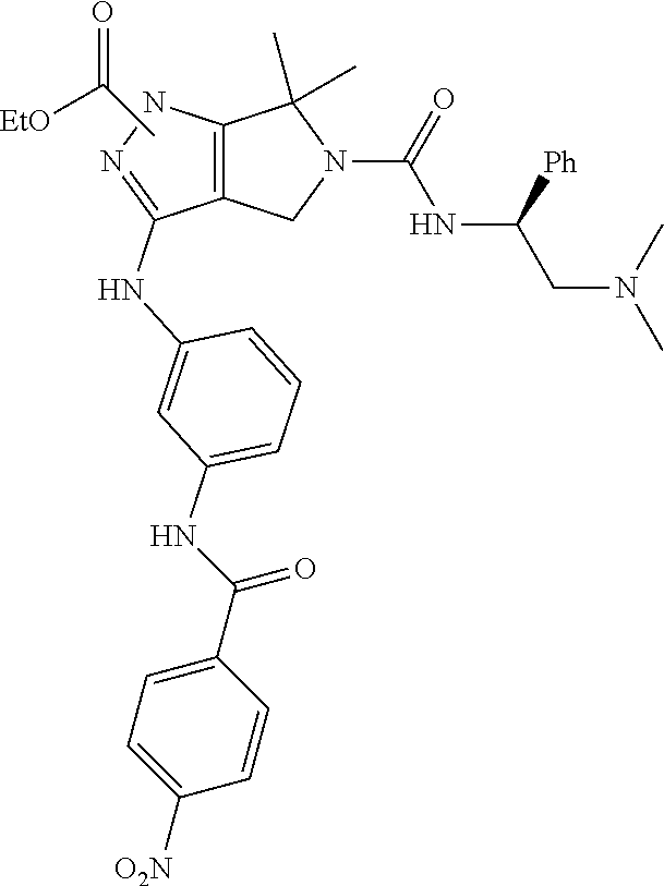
C1=CC=C(NC(C2=CC=C([O2N])C=C2)=O)C=C1NC1=NNC2=C1CN(C(=O)NC(CN(C)C)[Ph])C2(C)C.C(C)(=O)[EtO]
